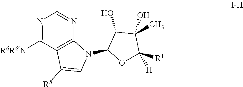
N1=C([R6R6N])C2=C(N=C1)N(C1OC([H])([R1])C(O)(C)C1O)C=C2[R5]
